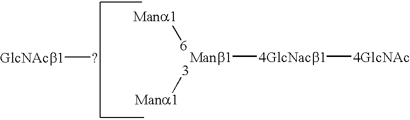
[Mana1][6].[3][Mana1].[Manb1][4GlcNacb1][4GlcNAc].[GlcNAcb1][?]
